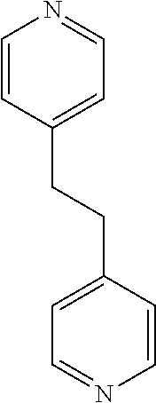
C1=CC(CCC2=CC=NC=C2)=CC=N1
